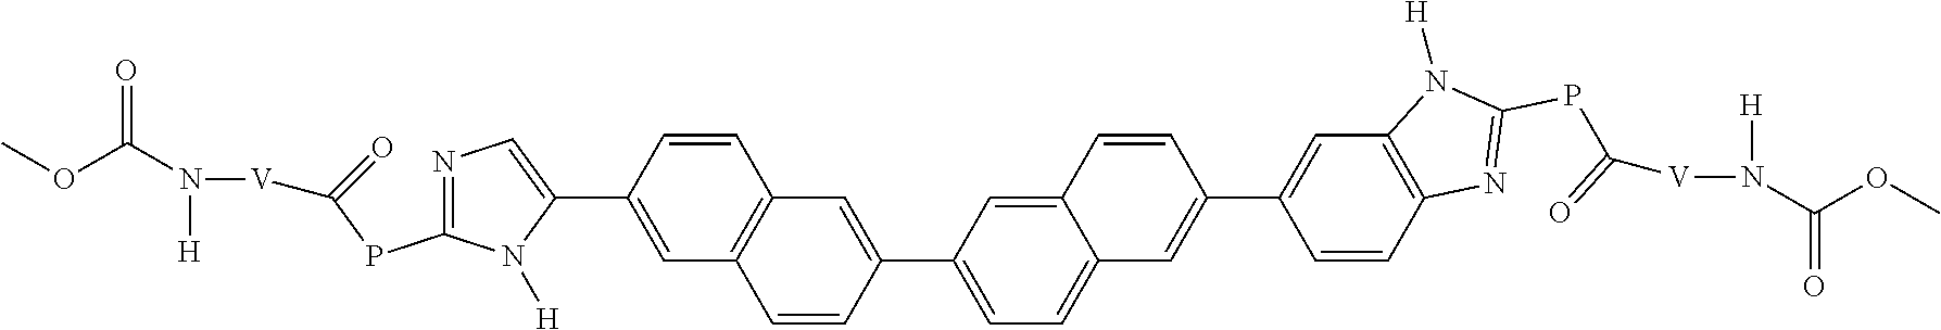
COC(N([V]C(PC1=NC=C(C2=CC3=C(C=C2)C=C(C2=CC=C4C(=C2)C=CC(C2=CC5=C(C=C2)N=C(PC(=O)[V]N(C(OC)=O)[H])N5[H])=C4)C=C3)N1[H])=O)[H])=O
